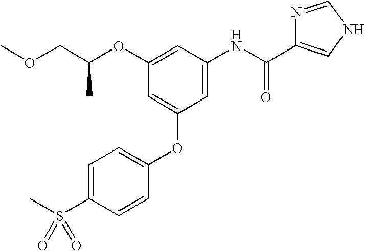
C1=C(S(C)(=O)=O)C=CC(OC2=CC(OC(COC)C)=CC(NC(C3=CNC=N3)=O)=C2)=C1
